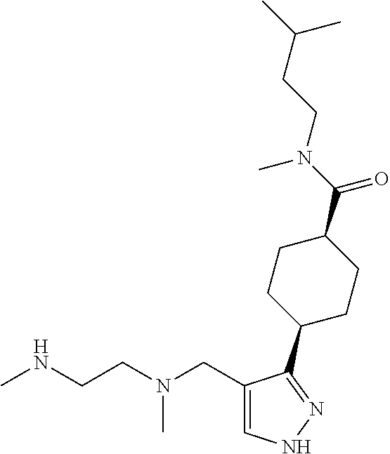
CNCCN(CC1=CNN=C1C1CCC(C(N(C)CCC(C)C)=O)CC1)C
